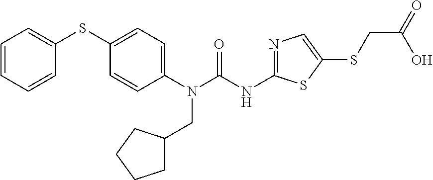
C1(N(CC2CCCC2)C(=O)NC2=NC=C(SCC(=O)O)S2)=CC=C(SC2=CC=CC=C2)C=C1
